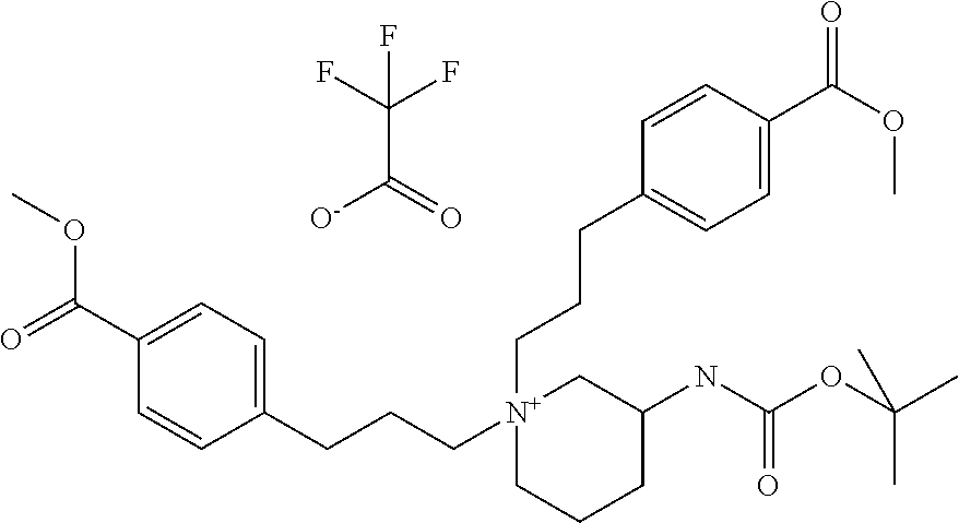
O=C(C1=CC=C(CCC[N+]2(CCCC3=CC=C(C(OC)=O)C=C3)CCCC(NC(OC(C)(C)C)=O)C2)C=C1)OC.[O-]C(=O)C(F)(F)F
